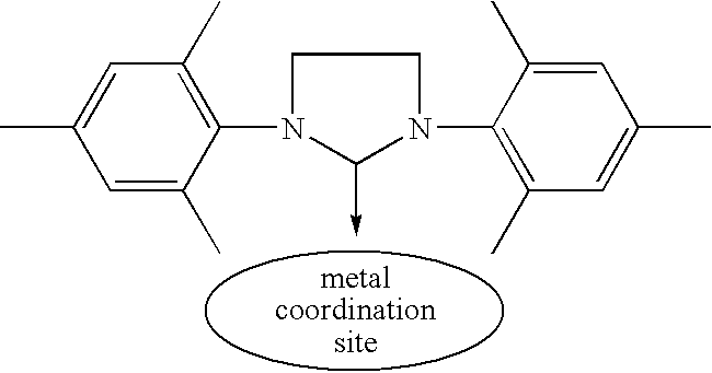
C1(C)=C(N2CCN(C3=C(C)C=C(C)C=C3C)C2->C)C(C)=CC(C)=C1
